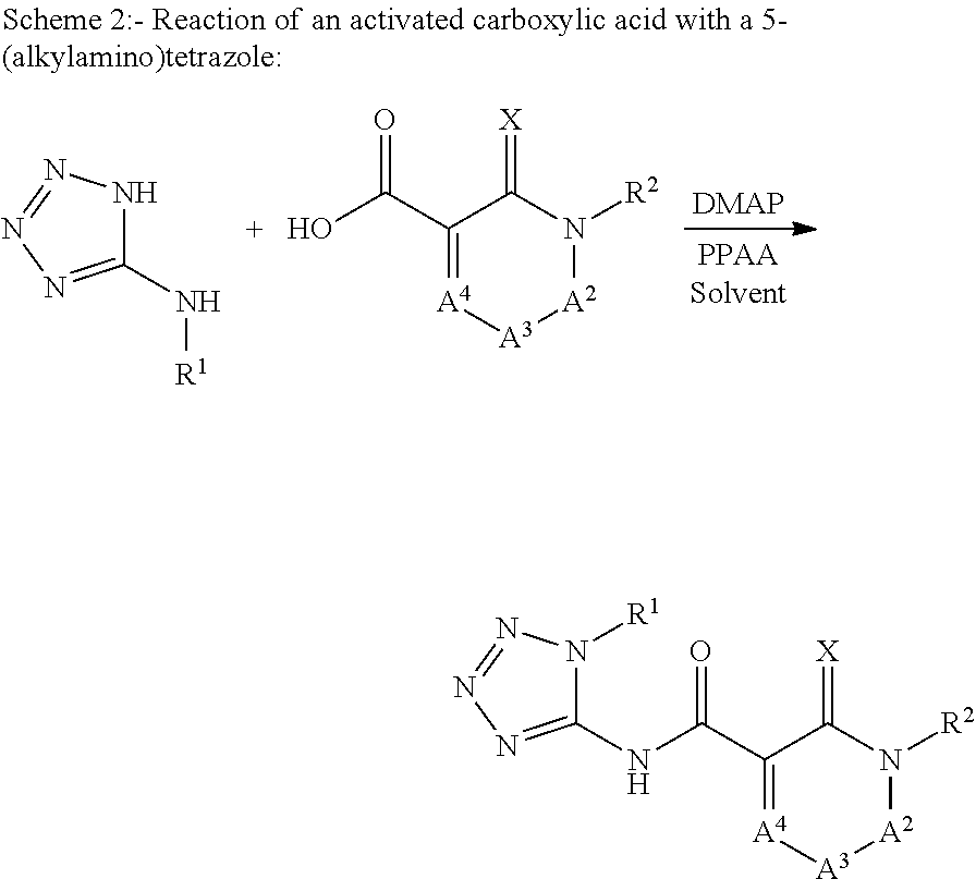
[DMAP].C1(N[R1])=NN=NN1.C1(C(O)=O)=[A4][A3][A2]N([R2])C1=[X].C1(C(NC2=NN=NN2[R1])=O)=[A4][A3][A2]N([R2])C1=[X]
